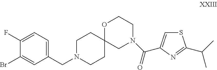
BrC1=CC(CN2CCC3(CC2)OCCN(C(=O)C2=CSC(C(C)C)=N2)C3)=CC=C1F
